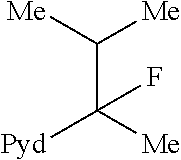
C(C([Me])([Pyd])F)([Me])[Me]
